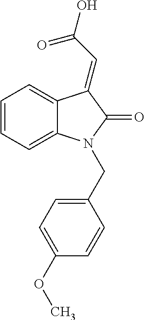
C12=CC=CC=C1N(CC1=CC=C(OC)C=C1)C(=O)C2=CC(O)=O
